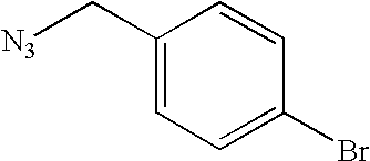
C1(C[N3])=CC=C(Br)C=C1
